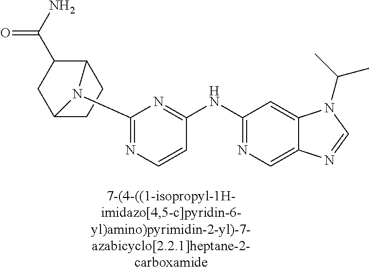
C1=CC(NC2=NC=C3C(=C2)N(C(C)C)C=N3)=NC(N2C3CCC2C(C(N)=O)C3)=N1
